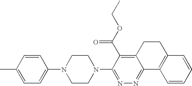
C1=C(C)C=CC(N2CCN(C3=NN=C4C(=C3C(OCC)=O)CCC3=C4C=CC=C3)CC2)=C1
